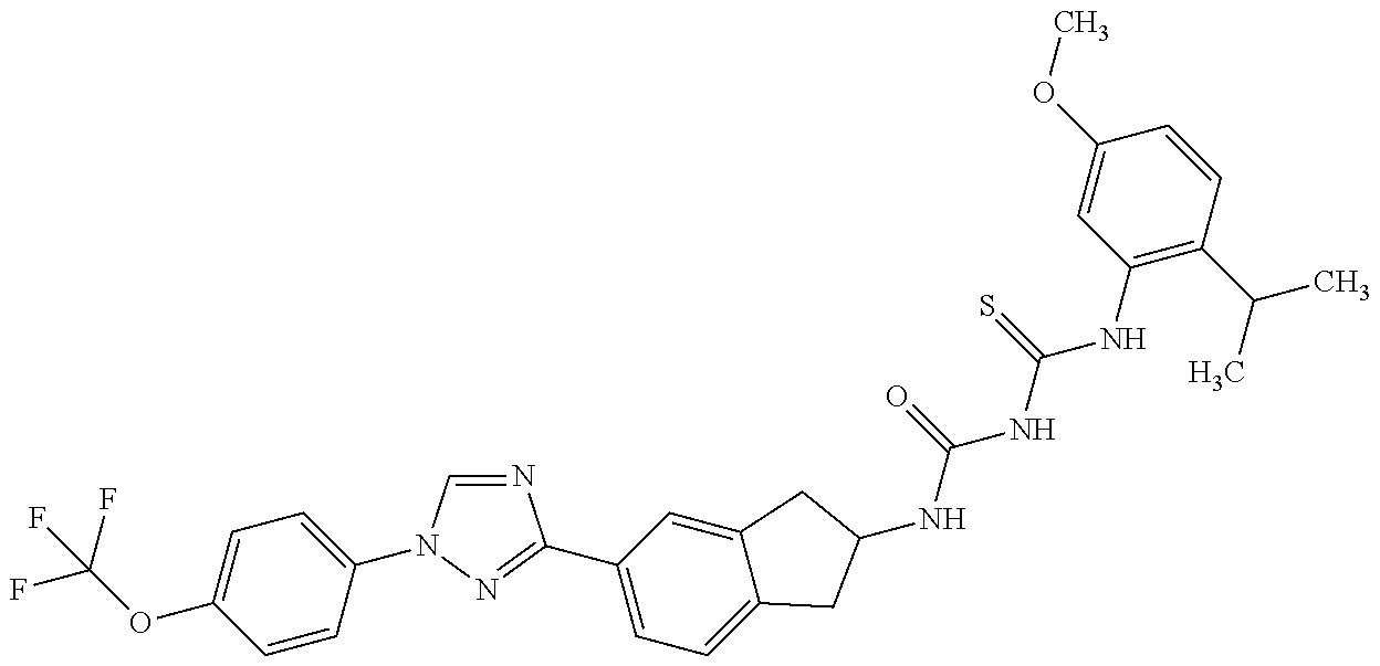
FC(OC1=CC=C(N2C=NC(C3=CC=C4C(=C3)CC(NC(NC(NC3=C(C(C)C)C=CC(OC)=C3)=S)=O)C4)=N2)C=C1)(F)F
